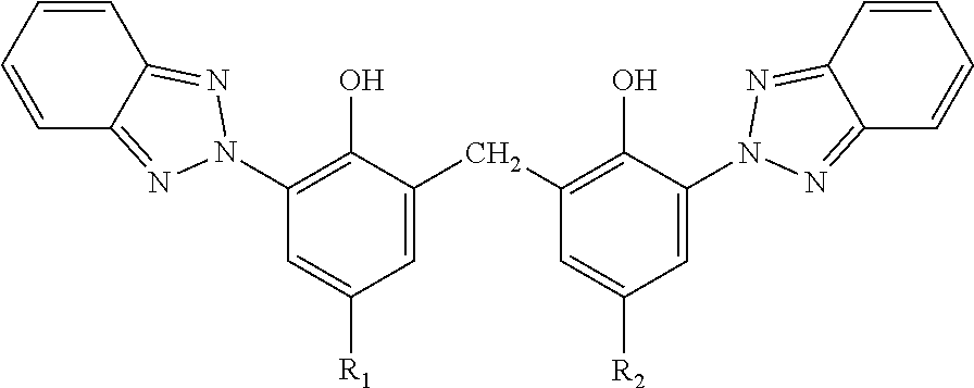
C1(O)=C(CC2=CC([R1])=CC(N3N=C4C=CC=CC4=N3)=C2O)C=C([R2])C=C1N1N=C2C=CC=CC2=N1
